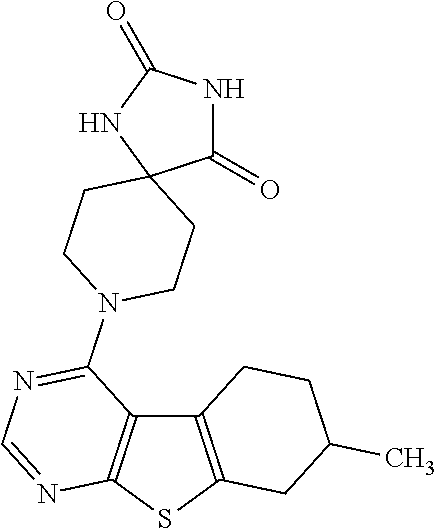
C12=C(SC3=C1C(N1CCC4(CC1)C(=O)NC(=O)N4)=NC=N3)CC(C)CC2
